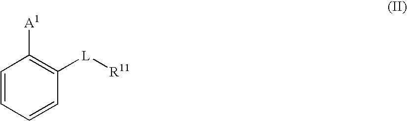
[A1]C1=C([L][R11])C=CC=C1
